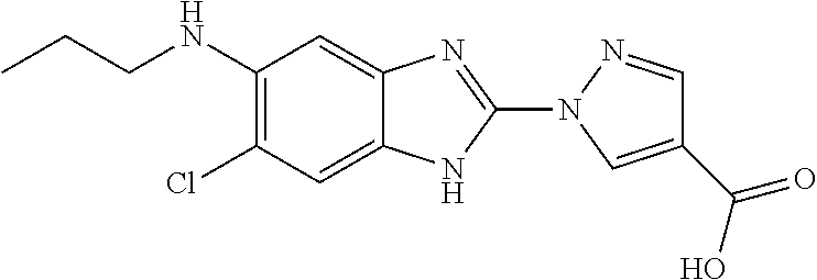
C1(N2N=CC(C(=O)O)=C2)=NC2=CC(NCCC)=C(Cl)C=C2N1
